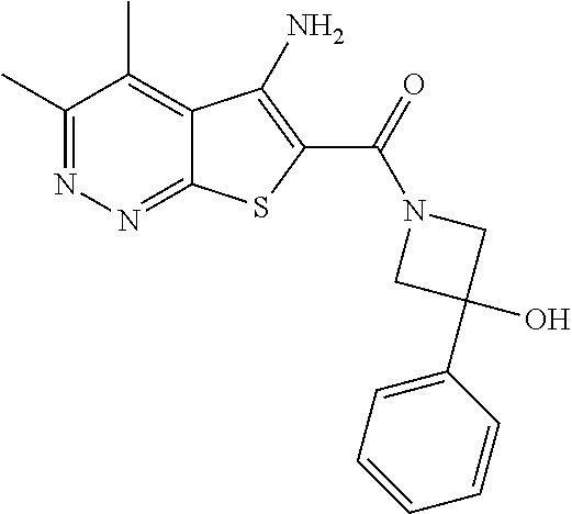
C1(C)=NN=C2C(=C1C)C(N)=C(C(=O)N1CC(O)(C3=CC=CC=C3)C1)S2
